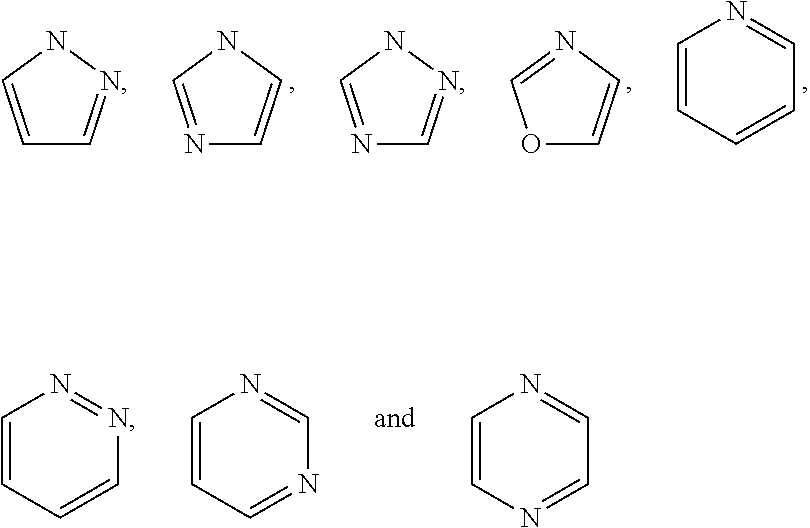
N1=CNC=C1.O1C=CN=C1.C1=CNN=C1.N1=CNN=C1.C1=CC=CC=N1.C1=CC=CN=N1.C1=CC=NC=N1.C1=CN=CC=N1
